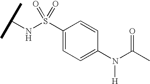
N(S(C1=CC=C(N(C(C)=O)[H])C=C1)(=O)=O)C(C)C
